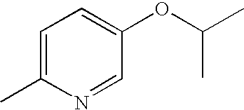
C1=C(C)N=CC(OC(C)C)=C1
